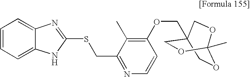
O1CC2(COC3=C(C)C(CSC4=NC5=CC=CC=C5N4)=NC=C3)COC1(C)OC2
